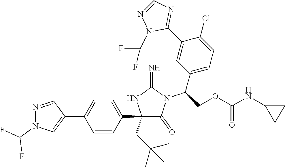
C1(C2=CC=C(C3=CN(C(F)F)N=C3)C=C2)(CC(C)(C)C)C(=O)N(C(C2=CC=C(Cl)C(C3=NC=NN3C(F)F)=C2)COC(NC2CC2)=O)C(=N)N1
